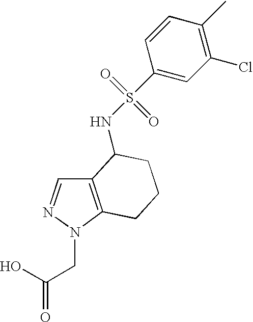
C12=C(N(CC(=O)O)N=C1)CCCC2NS(=O)(=O)C1=CC(Cl)=C(C)C=C1
